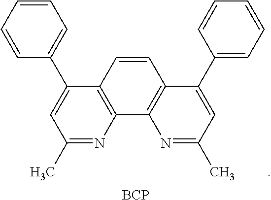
C1(C2=CC=CC=C2)=CC(C)=NC2=C1C=CC1=C2N=C(C)C=C1C1=CC=CC=C1.[BCP]
